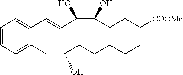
C(O)(CCC[COOMe])C(O)C=CC1=CC=CC=C1CC(CCCCC)O
